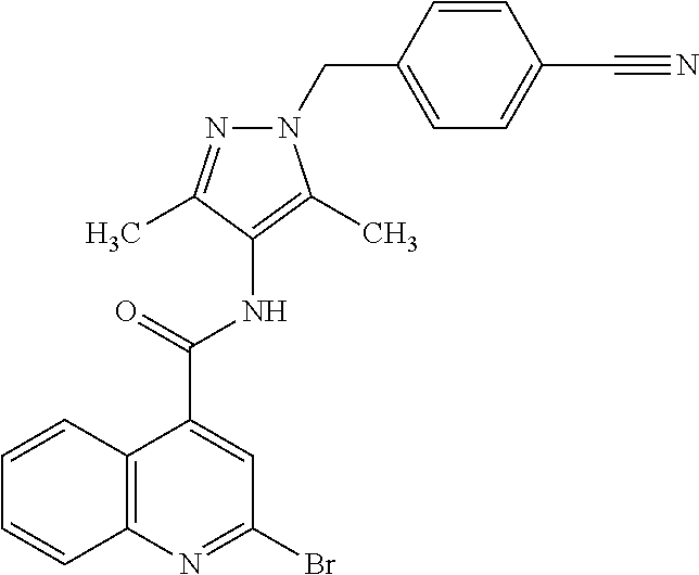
C(C1=CC=C(CN2N=C(C)C(NC(C3=CC(Br)=NC4=C3C=CC=C4)=O)=C2C)C=C1)#N
